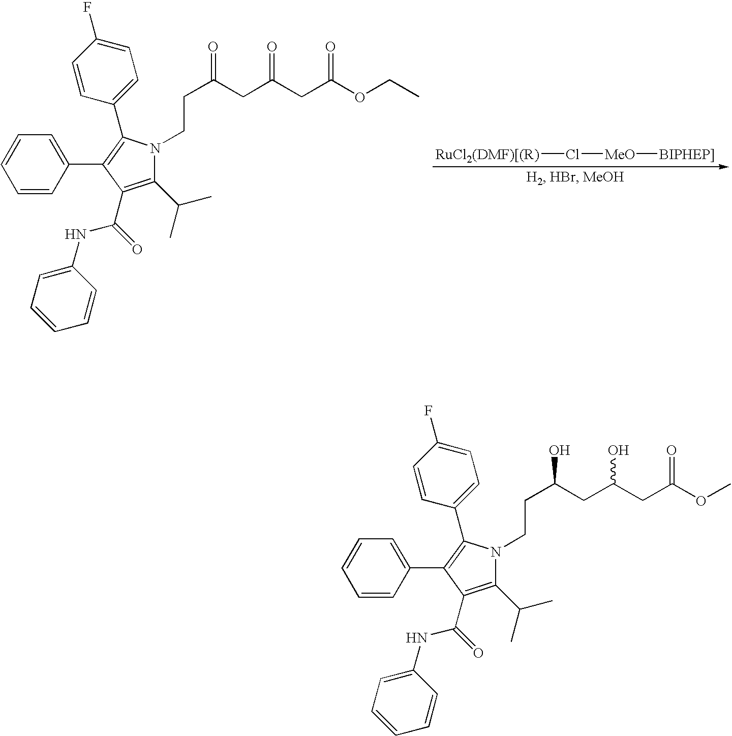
[RuCl2(DMF)[(R)]Cl[MeO][BIPHEP]].C1(C(C)C)=C(C(NC2=CC=CC=C2)=O)C(C2=CC=CC=C2)=C(C2=CC=C(F)C=C2)N1CCC(CC(CC(OCC)=O)=O)=O.C1(C(C)C)=C(C(NC2=CC=CC=C2)=O)C(C2=CC=CC=C2)=C(C2=CC=C(F)C=C2)N1CCC(CC(CC(OC)=O)O)O
